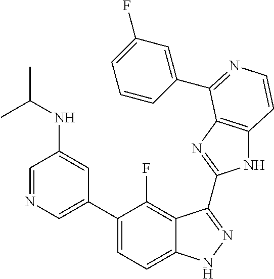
C1=C(C2=CC=C3C(=C2F)C(C2=NC4=C(N2)C=CN=C4C2=CC(F)=CC=C2)=NN3)C=C(NC(C)C)C=N1
